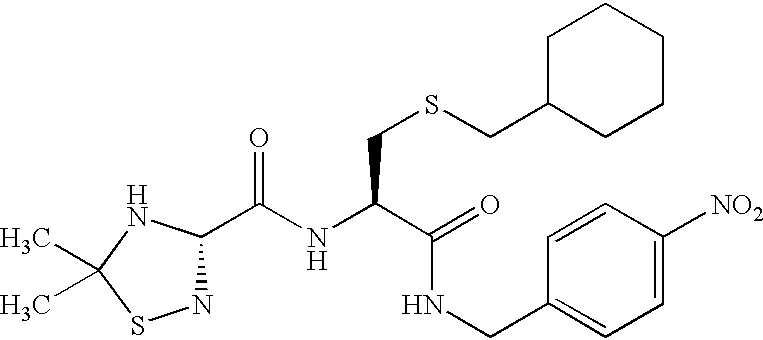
C(NC(C(=O)NCC1=CC=C([NO2])C=C1)CSCC1CCCCC1)(=O)C1NSC(C)(C)N1
